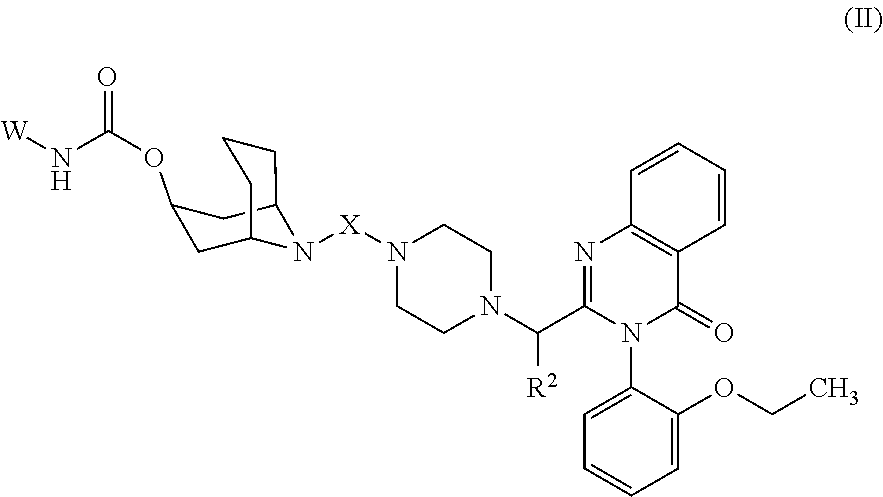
N1([X]N2C3CC(OC(N[W])=O)CC2CCC3)CCN(C(C2=NC3=C(C(=O)N2C2=CC=CC=C2OCC)C=CC=C3)[R2])CC1
